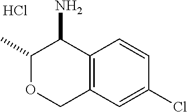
C12=C(C=CC(Cl)=C1)C(N)C(C)OC2.Cl
